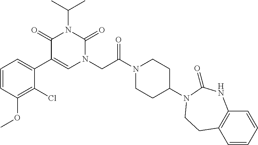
C1=CC(OC)=C(Cl)C(C2=CN(CC(N3CCC(N4C(=O)NC5=C(C=CC=C5)CC4)CC3)=O)C(=O)N(C(C)C)C2=O)=C1
